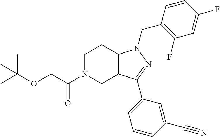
C1N(C(=O)COC(C)(C)C)CC2=C(C1)N(CC1=C(F)C=C(F)C=C1)N=C2C1=CC=CC(C#N)=C1
